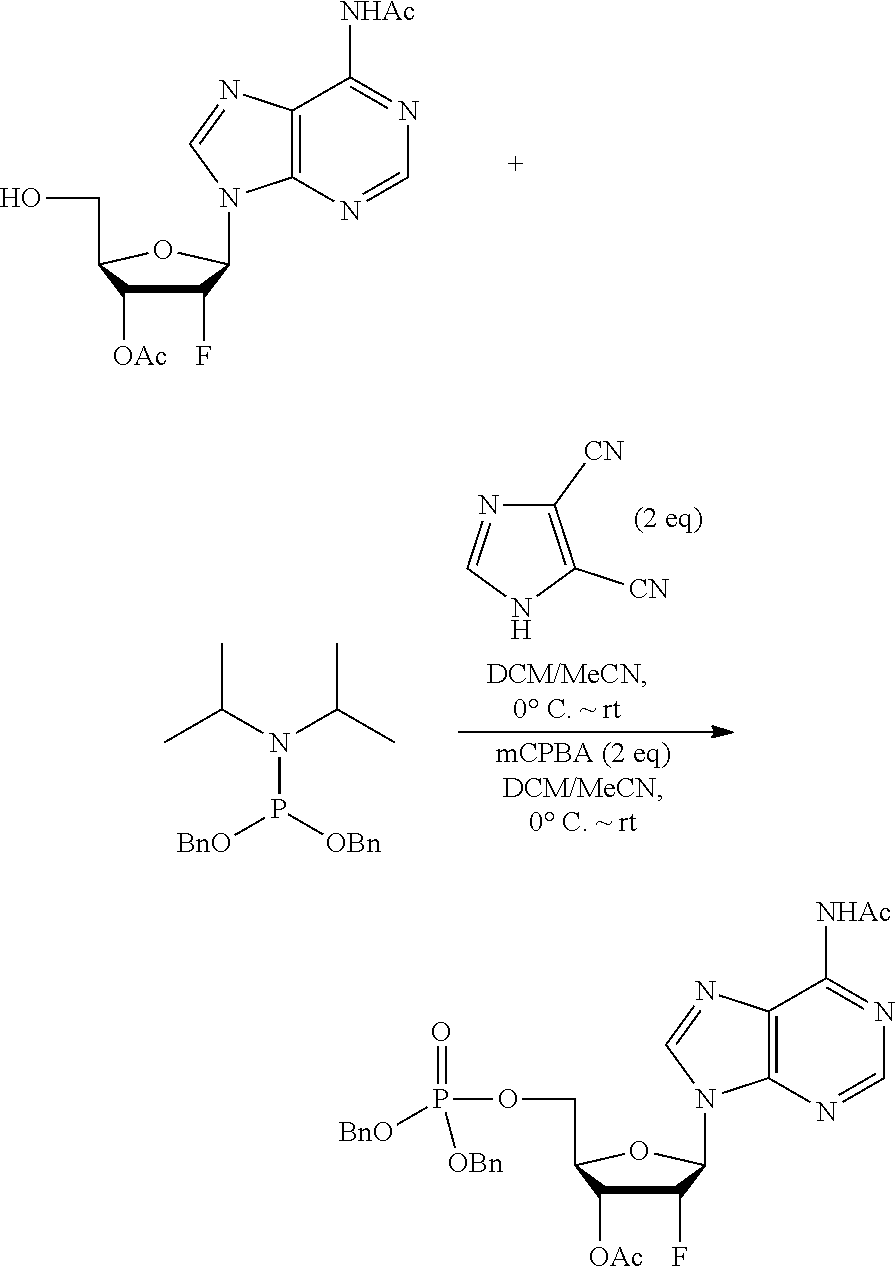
OCC1C([OAc])C(F)C(N2C3=C(C([NHAc])=NC=N3)N=C2)O1.C1([CN])=C([CN])NC=N1.CC(N(C(C)C)P([OBn])[BnO])C.O(CC1C([OAc])C(F)C(N2C3=C(C([NHAc])=NC=N3)N=C2)O1)P([BnO])([OBn])=O
